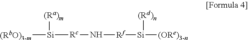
[(RbO)3-m][Si]([Rc]N[Rf][Si]([(ORe)3-n])[(Rd)n])[(Ra)m]
